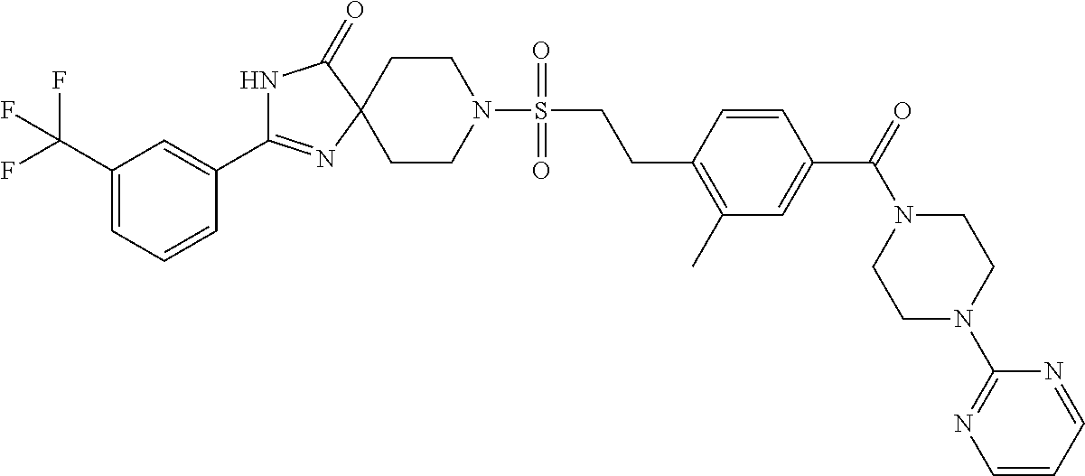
N1C(=O)C2(N=C1C1=CC(C(F)(F)F)=CC=C1)CCN(S(CCC1=C(C)C=C(C(=O)N3CCN(C4=NC=CC=N4)CC3)C=C1)(=O)=O)CC2
